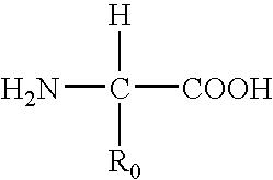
[H]C([COOH])(N)[R0]
